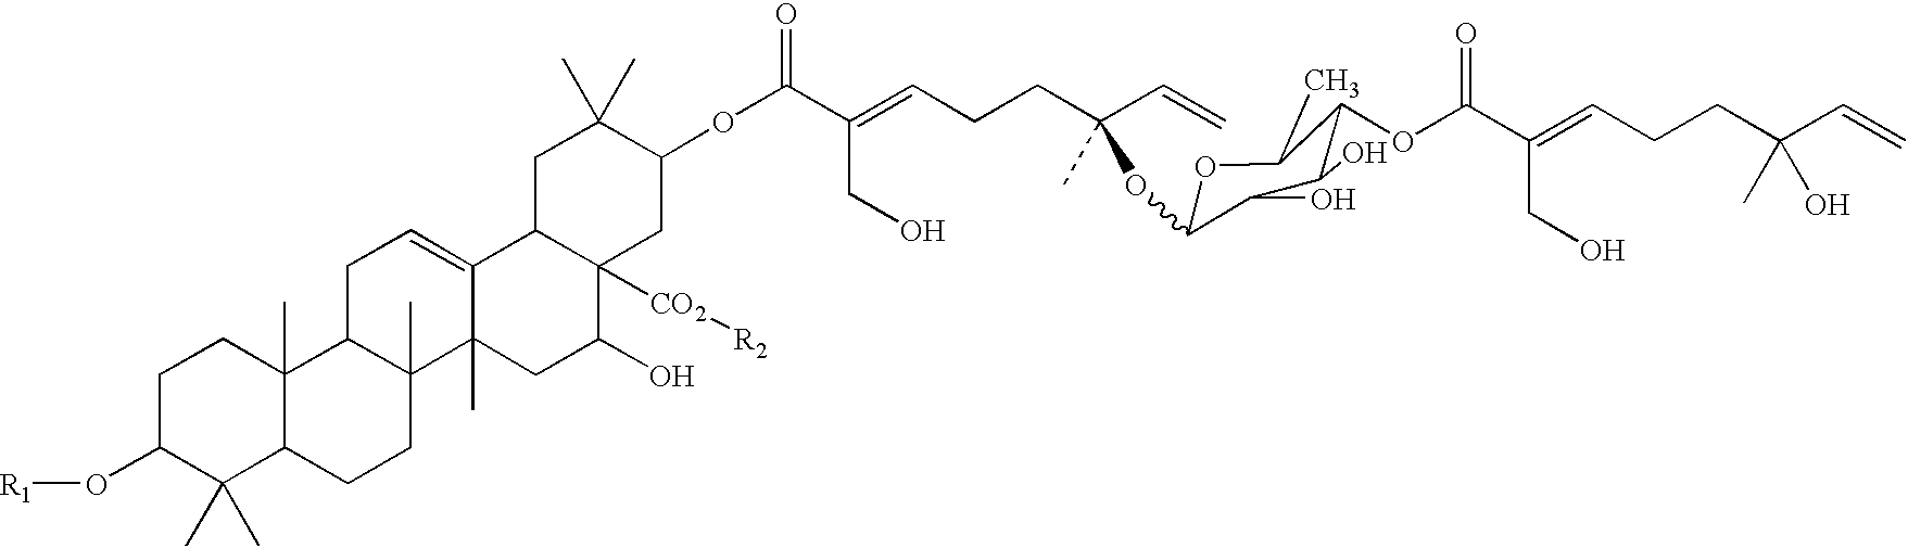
O1C(OC(CCC=C(C(OC2CC3([CO2][R2])C(O)CC4(C)C5(C)CCC6C(C)(C)C(O[R1])CCC6(C)C5CC=C4C3CC2(C)C)=O)CO)(C=C)C)C(O)C(O)C(OC(=O)C(CO)=CCCC(C=C)(C)O)C1C
